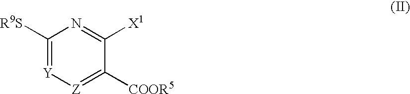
C1([R9S])=[Y][Z]=C([COOR5])C([X1])=N1
